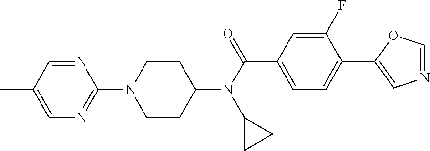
C1CC(N(C(C2=CC=C(C3=CN=CO3)C(F)=C2)=O)C2CC2)CCN1C1=NC=C(C)C=N1
